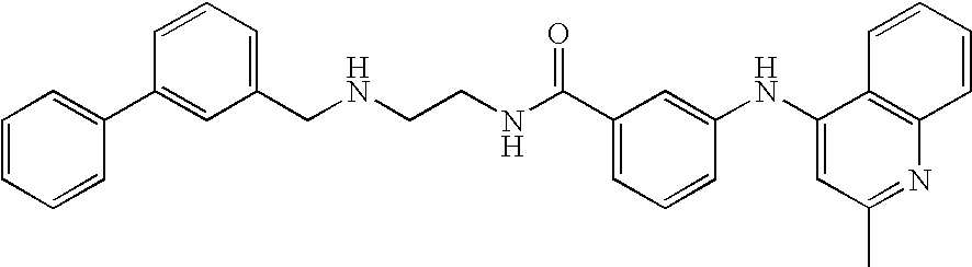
C(C1=CC=CC(NC2=CC(C)=NC3=C2C=CC=C3)=C1)(NCCNCC1=CC=CC(C2=CC=CC=C2)=C1)=O
